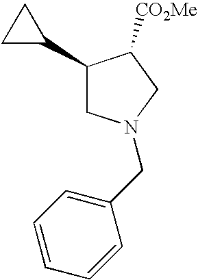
C1(C2CC2)CN(CC2=CC=CC=C2)CC1[CO2Me]
